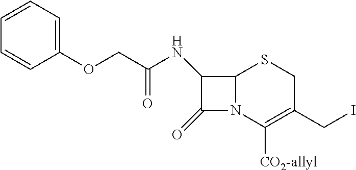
C1(OCC(NC2C(=O)N3C2SCC(CI)=C3[CO2-allyl])=O)=CC=CC=C1
